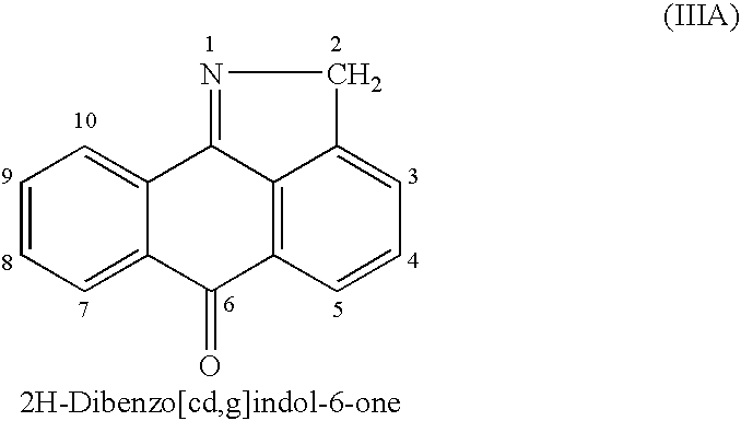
C1=CC=C2C(=C1)C1=NCC3=CC=CC(=C13)C2=O
